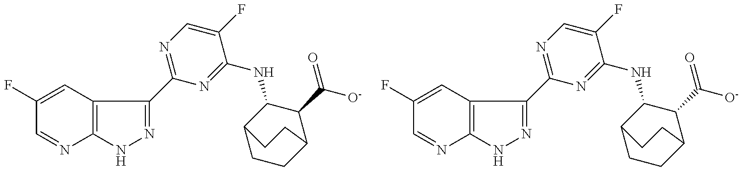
C1(F)=CC2=C(N=C1)NN=C2C1=NC=C(F)C(NC2C3CCC(C2C(=O)[O-])CC3)=N1.C1(F)=CC2=C(N=C1)NN=C2C1=NC=C(F)C(NC2C3CCC(C2C(=O)[O-])CC3)=N1
